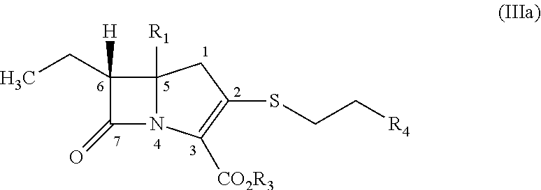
C12([R1])N(C([CO2R3])=C(SCC[R4])C1)C(=O)C2([H])CC
